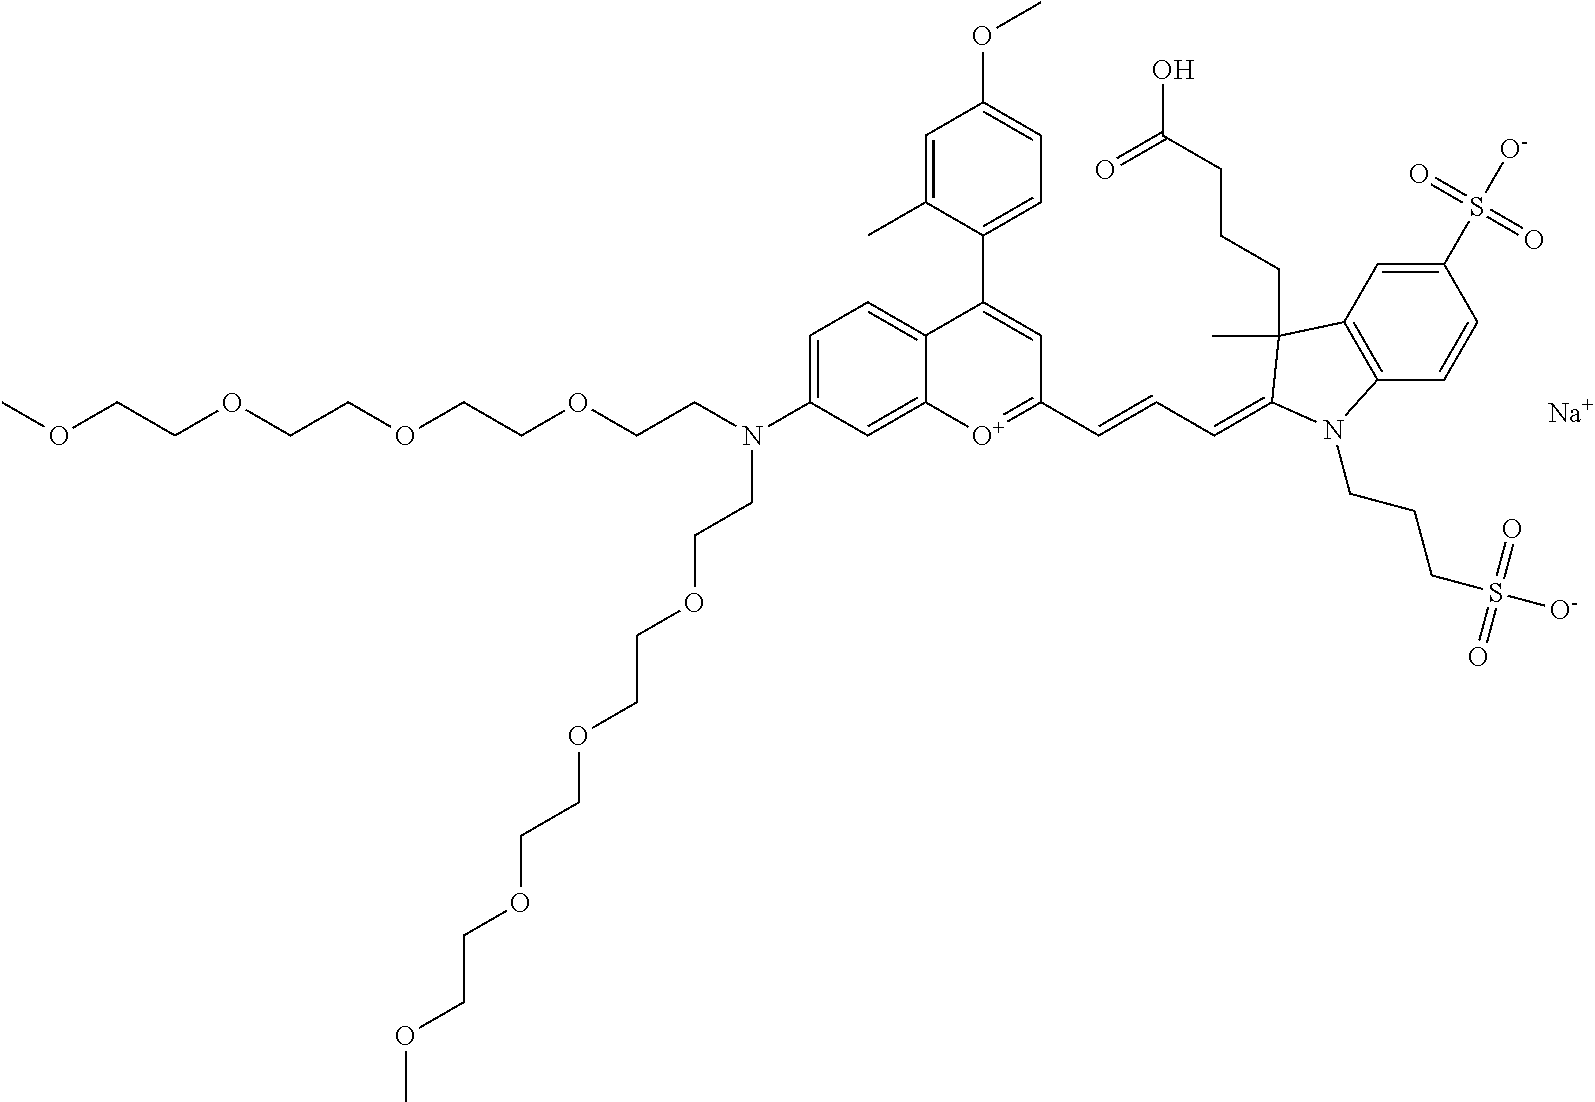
C1=C(N(CCOCCOCCOCCOC)CCOCCOCCOCCOC)C=C2C(=C1)C(C1=CC=C(OC)C=C1C)=CC(C=CC=C1C(C)(CCCC(O)=O)C3=C(C=CC(S([O-])(=O)=O)=C3)N1CCCS([O-])(=O)=O)=[O+]2.[Na]
